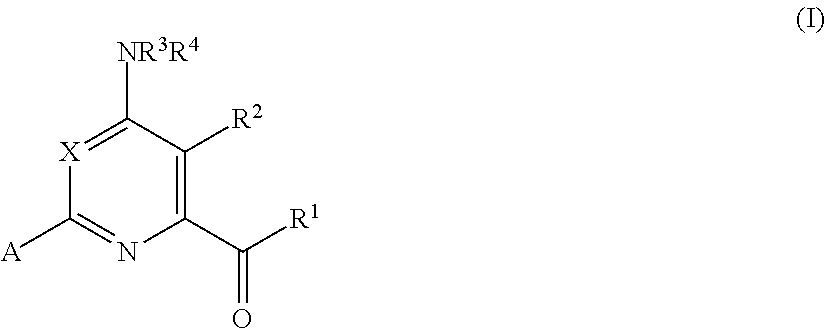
C1([NR3R4])=[X]C([A])=NC(C([R1])=O)=C1[R2]
